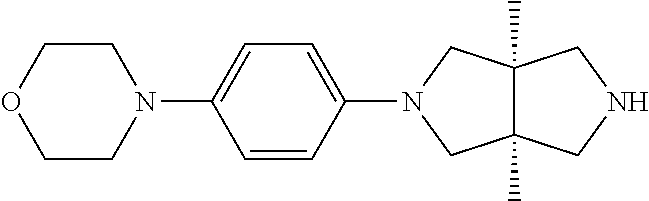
N1(C2=CC=C(N3CC4(C)C(C)(C3)CNC4)C=C2)CCOCC1
